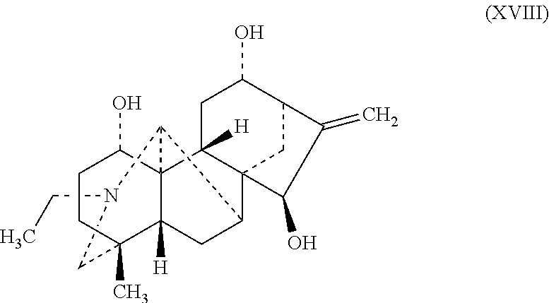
C1C2(C)CCC(O)C34C2([H])CC(C25C3([H])CC(O)C(C2)C(=C)C5O)C4N1CC
